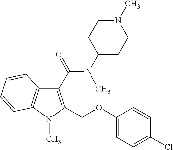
C1(OCC2=C(C(N(C3CCN(C)CC3)C)=O)C3=C(N2C)C=CC=C3)=CC=C(Cl)C=C1
